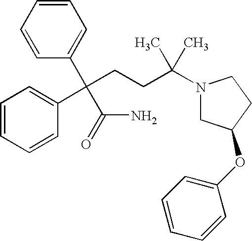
C1=CC=CC(C(C(=O)N)(C2=CC=CC=C2)CCC(N2CC(OC3=CC=CC=C3)CC2)(C)C)=C1
